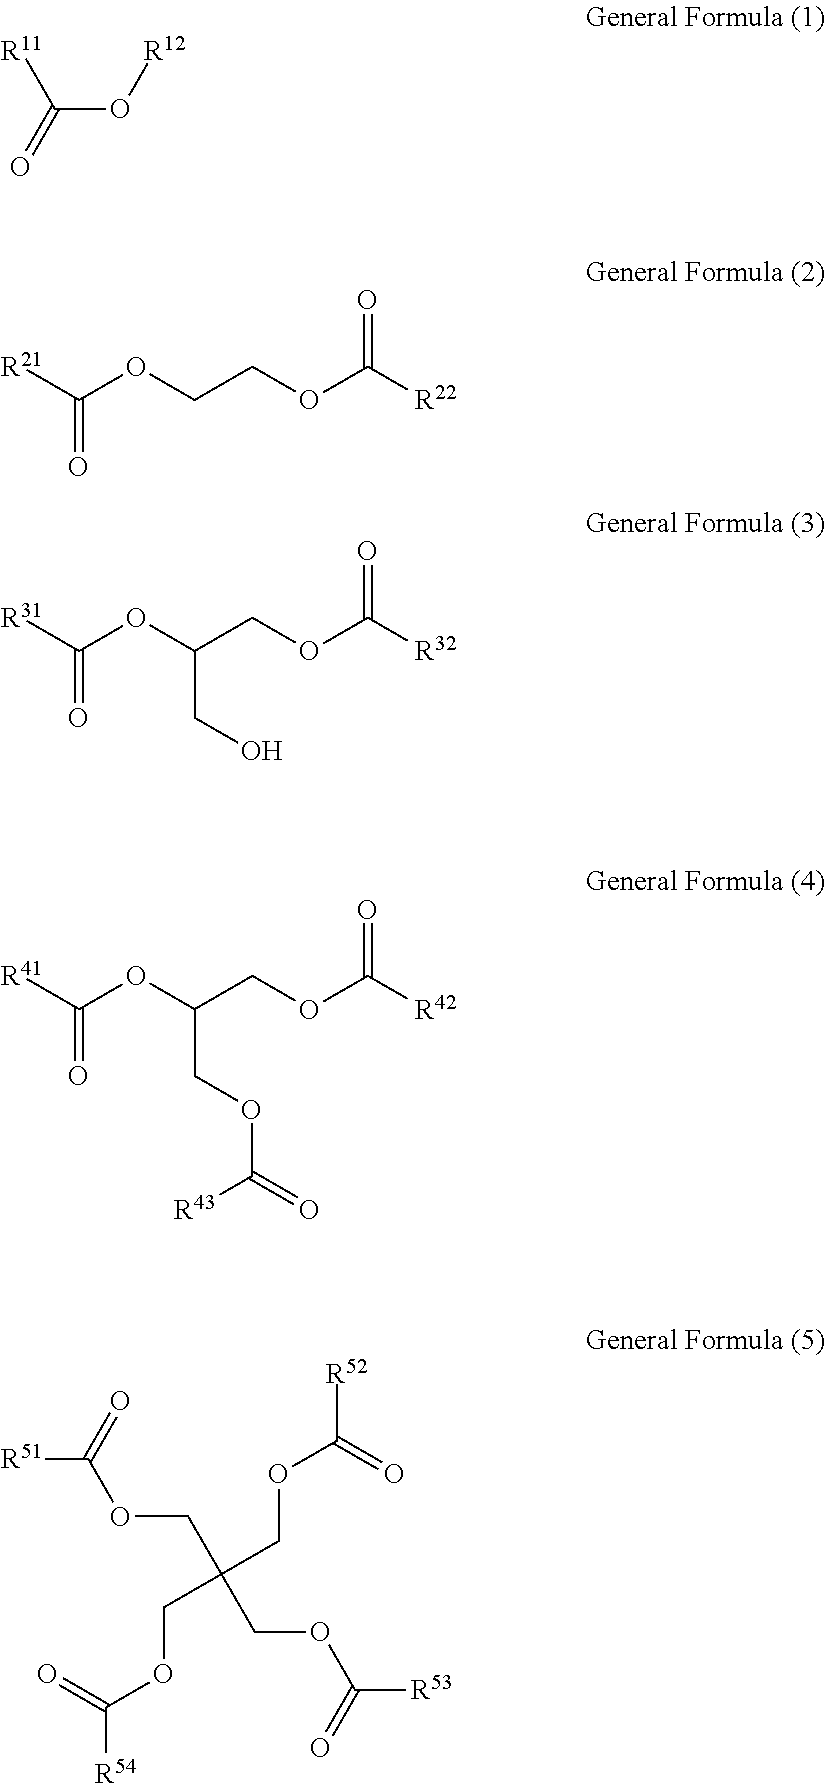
O=C(O[R12])[R11].[R21]C(OCCOC([R22])=O)=O.[R31]C(OC(COC([R32])=O)CO)=O.[R41]C(OC(COC([R42])=O)COC([R43])=O)=O.[R51]C(OCC(COC([R54])=O)(COC([R53])=O)COC([R52])=O)=O
